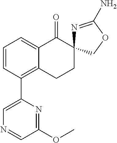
C1=CC(C2=CN=CC(OC)=N2)=C2C(=C1)C(=O)C1(CC2)N=C(N)OC1
